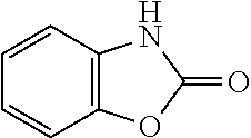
C1=CC2=C(C=C1)OC(=O)N2
